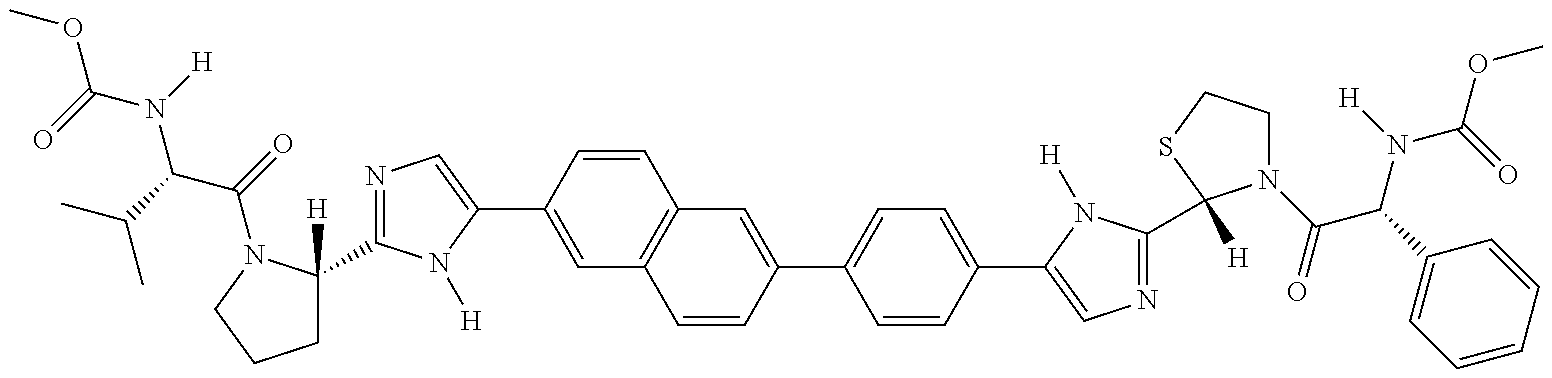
COC(=O)N(C(C(=O)N1C([H])(C2=NC=C(C3=CC4=C(C=C3)C=C(C3=CC=C(C5=CN=C(C6([H])N(C(=O)C(C7=CC=CC=C7)N([H])C(=O)OC)CCS6)N5[H])C=C3)C=C4)N2[H])CCC1)C(C)C)[H]
